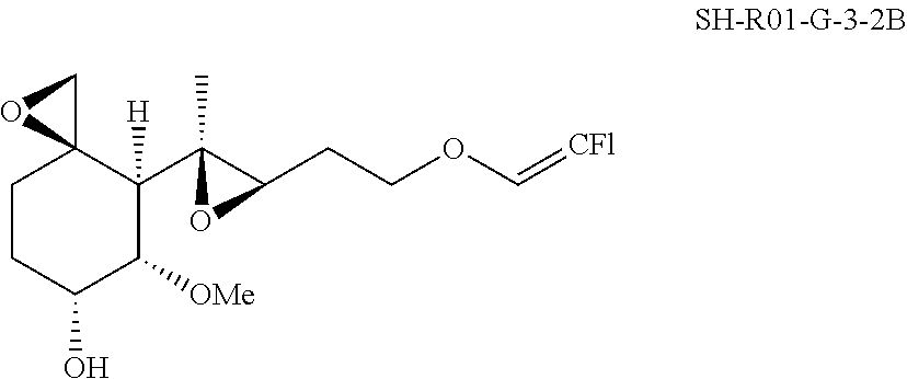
C1CC(O)C([OMe])C(C2(C)C(CCOC=[CFl])O2)([H])C12CO2
